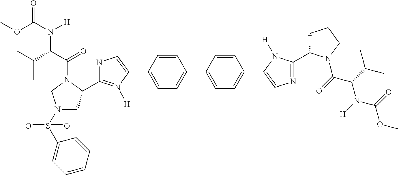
COC(N([H])C(C(=O)N1C(C2=N([H])C(C3=CC=C(C4=CC=C(C5=CN=C(C6CCCN6C(=O)C(C(C)C)N([H])C(=O)OC)N5[H])C=C4)C=C3)=CN2)CN(S(C2=CC=CC=C2)(=O)=O)C1)C(C)C)=O
